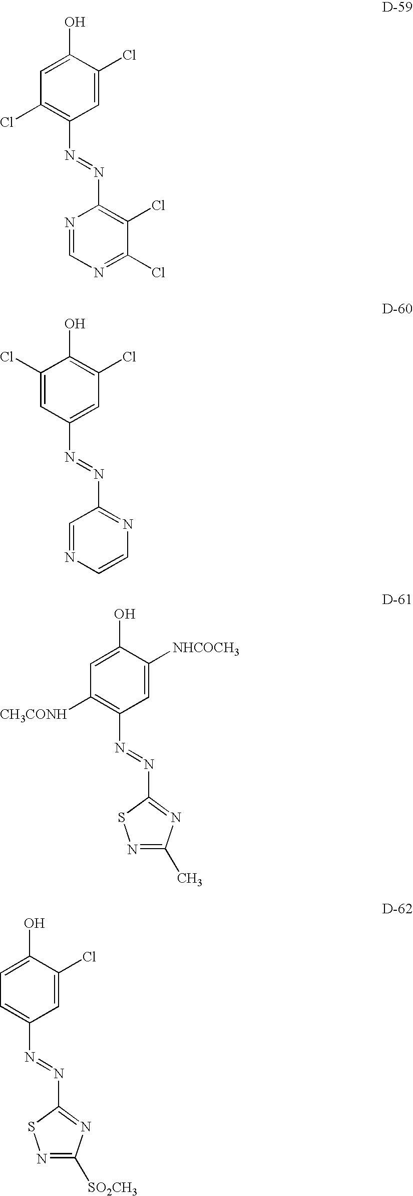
C1=C(Cl)C(O)=CC(Cl)=C1N=NC1=C(Cl)C(Cl)=NC=N1.C1=C(N=NC2=NC=CN=C2)C=C(Cl)C(O)=C1Cl.C1=C([NHCOCH3])C(O)=CC([CH3CONH])=C1N=NC1=NC(C)=NS1.C1=C(Cl)C(O)=CC=C1N=NC1=NC([SO2CH3])=NS1
